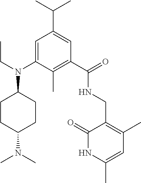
C1=C(N(CC)C2CCC(N(C)C)CC2)C(C)=C(C(=O)NCC2=C(C)C=C(C)NC2=O)C=C1C(C)C
